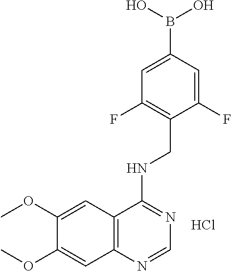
C1(OC)=CC2=C(C=C1OC)N=CN=C2NCC1=C(F)C=C(B(O)O)C=C1F.Cl
